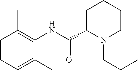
C1=CC=C(C)C(NC(=O)C2N(CCC)CCCC2)=C1C
